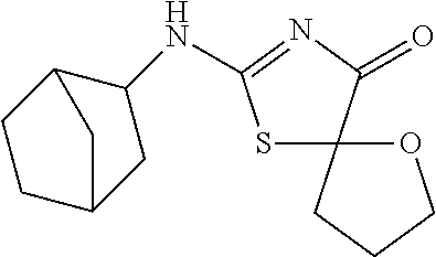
S1C2(C(=O)N=C1NC1CC3CCC1C3)CCCO2
